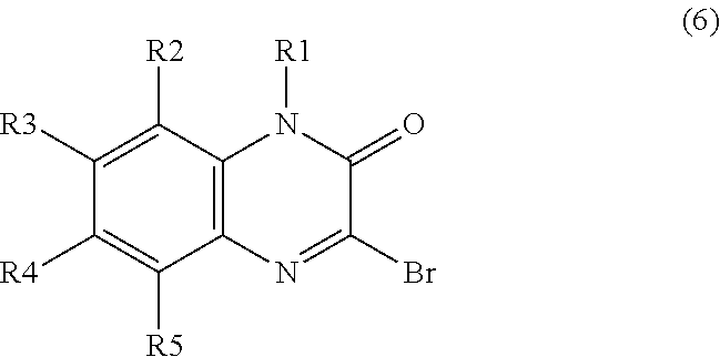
C1([R3])=C([R2])C2=C(C([R5])=C1[R4])N=C(Br)C(=O)N2[R1]
